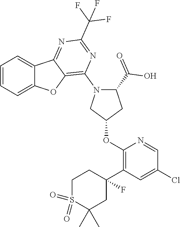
C1=CC=C2C(=C1)C1=NC(C(F)(F)F)=NC(N3CC(OC4=C(C5(F)CCS(=O)(=O)C(C)(C)C5)C=C(Cl)C=N4)CC3C(O)=O)=C1O2
